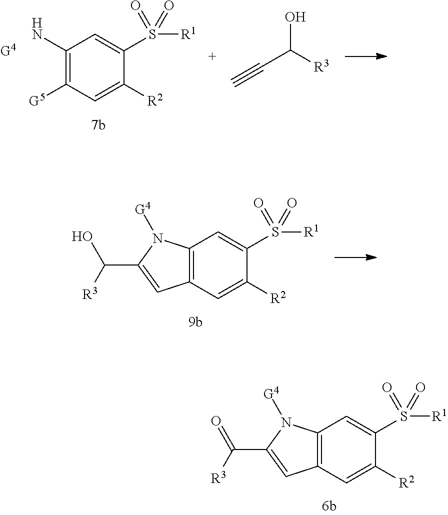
C1(N)=C([G5])C=C([R2])C(S([R1])(=O)=O)=C1.[G4].OC([R3])C#C.C12=C(C=C([R2])C(S([R1])(=O)=O)=C1)C=C(C([R3])O)N2[G4].C12=C(C=C([R2])C(S([R1])(=O)=O)=C1)C=C(C([R3])=O)N2[G4]
